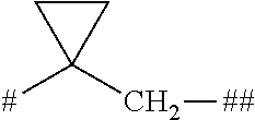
C1CC1([#])C[##]
